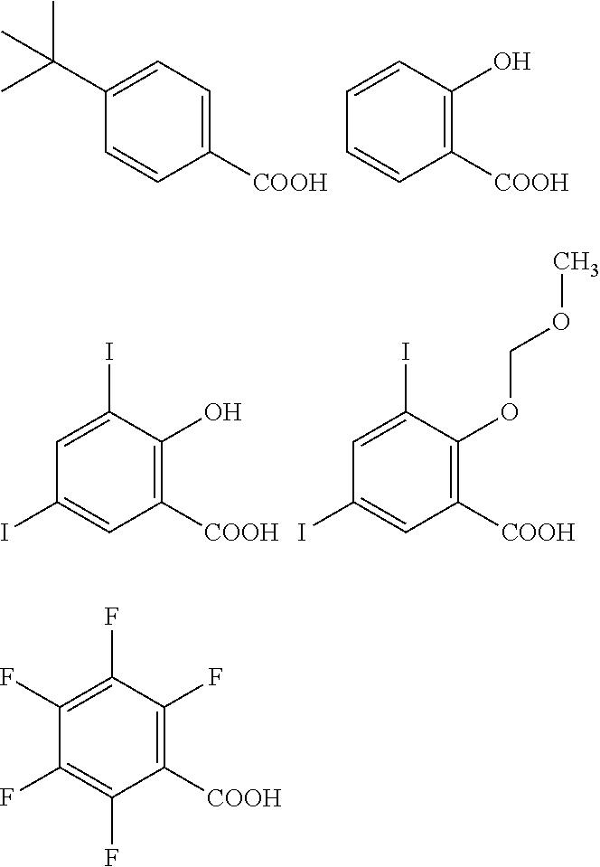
C1=CC([COOH])=CC=C1C(C)(C)C.C1=CC([COOH])=C(O)C=C1.C1(I)=CC([COOH])=C(O)C(I)=C1.C1(I)=CC([COOH])=C(OCOC)C(I)=C1.C1(F)=C(F)C([COOH])=C(F)C(F)=C1F
